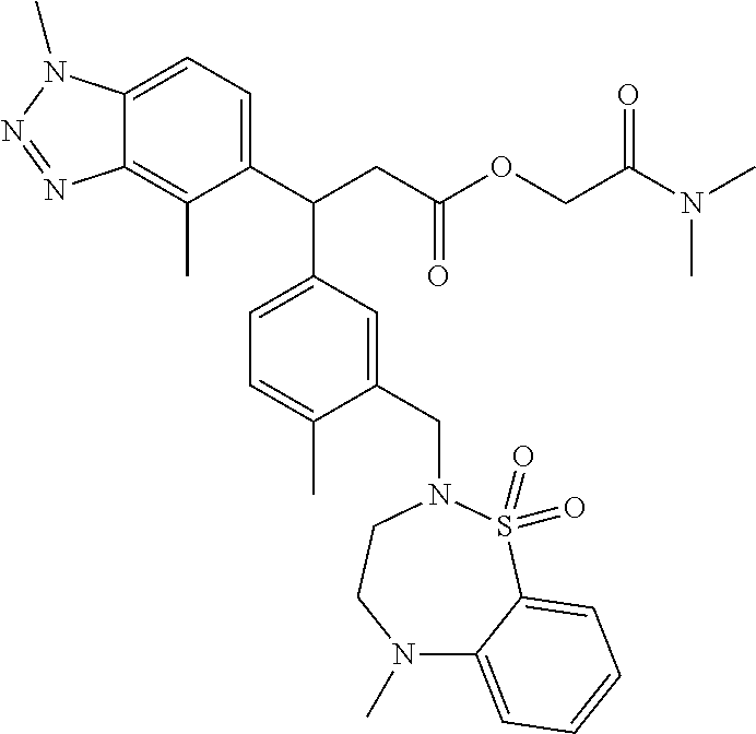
C1(C(CC(OCC(N(C)C)=O)=O)C2=CC=C(C)C(CN3CCN(C)C4=CC=CC=C4S3(=O)=O)=C2)=CC=C2C(=C1C)N=NN2C
